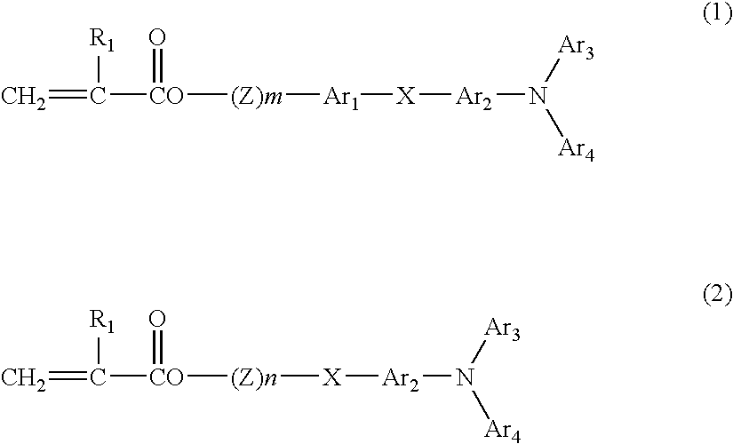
C=C([R1])[CO](=O)[(Z)m][Ar1][X][Ar2]N([Ar4])[Ar3].C=C([R1])[CO](=O)[(Z)n][X][Ar2]N([Ar4])[Ar3]
